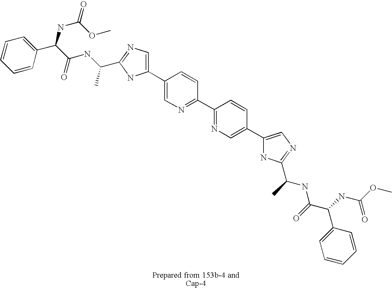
C1=CC(C(C(=O)NC(C)C2=NC=C(C3=CN=C(C4=NC=C(C5=CN=C(C(C)NC(C(NC(OC)=O)C6=CC=CC=C6)=O)N5)C=C4)C=C3)N2)NC(OC)=O)=CC=C1
